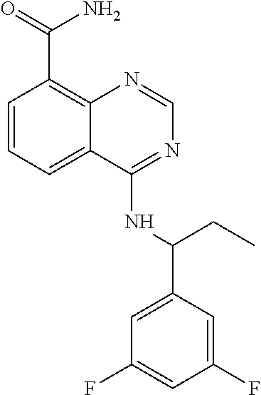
C1=CC=C2C(=C1C(=O)N)N=CN=C2NC(C1=CC(F)=CC(F)=C1)CC
